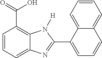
C1=CC=C2C(=C1C(=O)O)N([H])C(C1=CC=CC3=CC=CC=C13)=N2
